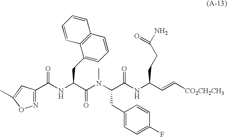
C(NC(C(=O)N(C(C(NC(C=C[CO2CH2CH3])CCC(N)=O)=O)CC1=CC=C(F)C=C1)C)CC1=CC=CC2=C1C=CC=C2)(=O)C1=NOC(C)=C1
